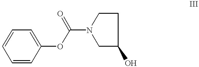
C1=CC(OC(N2CC(O)CC2)=O)=CC=C1
